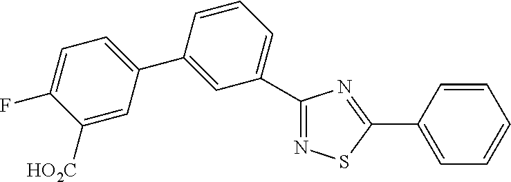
C1(C2=CC=C(F)C([HO2C])=C2)=CC(C2=NSC(C3=CC=CC=C3)=N2)=CC=C1
